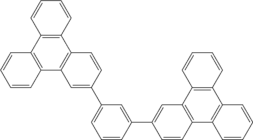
C12=C(C=CC=C1)C1=C(C3=C2C=C(C2=CC(C4=CC5=C(C=C4)C4=C(C6=C5C=CC=C6)C=CC=C4)=CC=C2)C=C3)C=CC=C1
